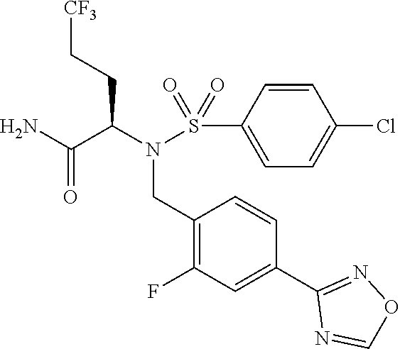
NC(C(N(CC1=C(F)C=C(C2=NOC=N2)C=C1)S(C1=CC=C(Cl)C=C1)(=O)=O)CC[CF3])=O
